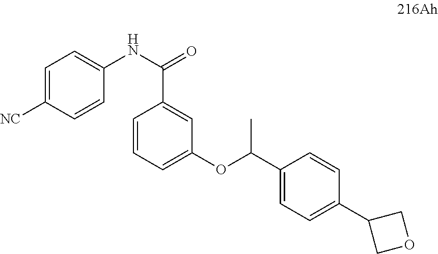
C1=C([NC])C=CC(NC(=O)C2=CC(OC(C3=CC=C(C4COC4)C=C3)C)=CC=C2)=C1
